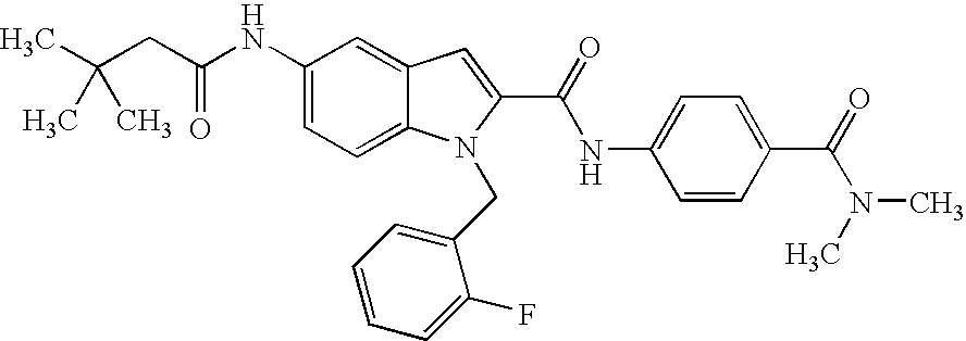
C1(NC(CC(C)(C)C)=O)=CC=C2C(=C1)C=C(C(=O)NC1=CC=C(C(=O)N(C)C)C=C1)N2CC1=CC=CC=C1F
